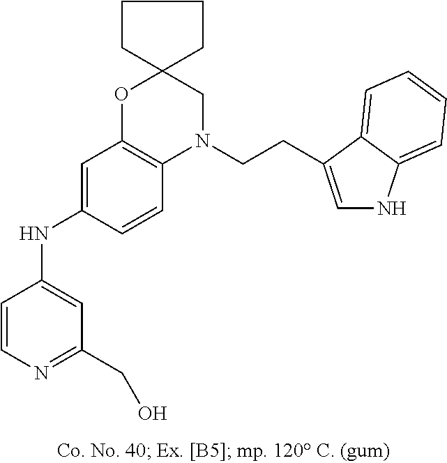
C1=CN=C(CO)C=C1NC1=CC2=C(C=C1)N(CCC1=CNC3=CC=CC=C31)CC1(O2)CCCC1
